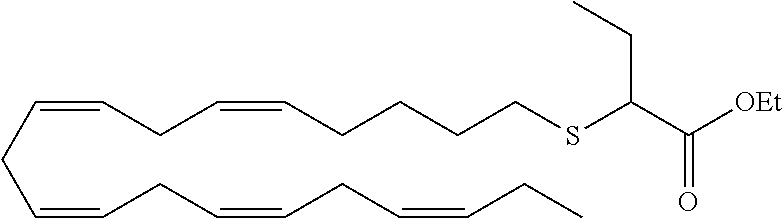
C(=CCC=CCC=CCC=CCC)CC=CCCCCSC(C([OEt])=O)CC
